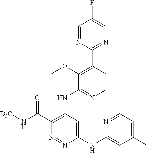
C1(C2=C(OC)C(NC3=C(C(N[D3C])=O)N=NC(NC4=CC(C)=CC=N4)=C3)=NC=C2)=NC=C(F)C=N1
